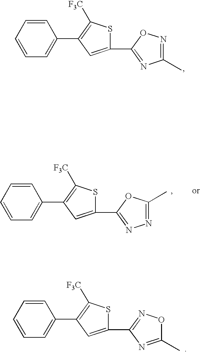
C1=CC=CC=C1C1=C([F3C])SC(C2=NC(C)=NO2)=C1.C1=CC=CC=C1C1=C([F3C])SC(C2=NN=C(C)O2)=C1.C1=CC=CC=C1C1=C([F3C])SC(C2=NOC(C)=N2)=C1
